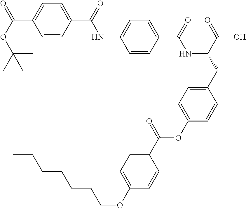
C1=CC(C(=O)NC(CC2=CC=C(OC(C3=CC=C(OCCCCCCC)C=C3)=O)C=C2)C(=O)O)=CC=C1NC(C1=CC=C(C(OC(C)(C)C)=O)C=C1)=O
